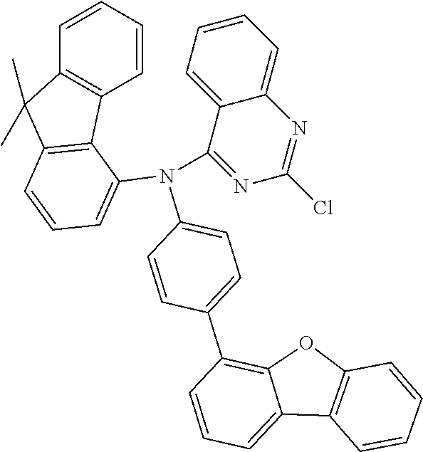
C1=CC=CC2=C1C1=C(C2(C)C)C=CC=C1N(C1=CC=C(C2=C3C(=CC=C2)C2=C(O3)C=CC=C2)C=C1)C1=NC(Cl)=NC2=CC=CC=C12
